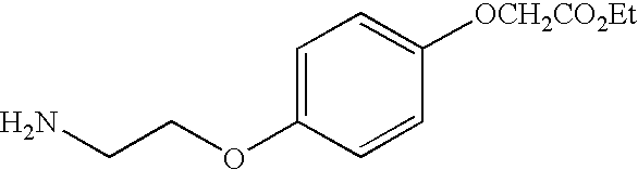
C1=C(OCCN)C=CC([OCH2CO2Et])=C1
